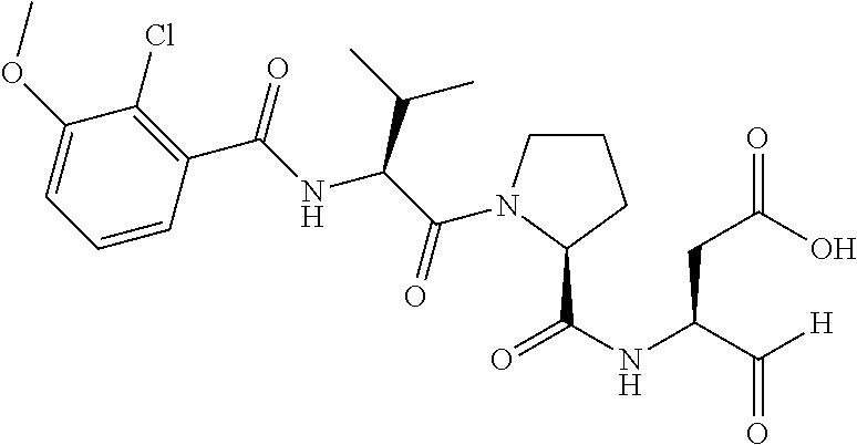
C1(OC)=CC=CC(C(=O)NC(C(C)C)C(=O)N2CCCC2C(NC(C([H])=O)CC(=O)O)=O)=C1Cl
